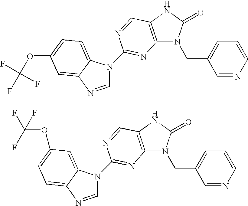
C12=C(NC(=O)N1CC1=CC=CN=C1)C=NC(N1C=NC3=CC(OC(F)(F)F)=CC=C13)=N2.C12=C(NC(=O)N1CC1=CC=CN=C1)C=NC(N1C=NC3=CC=C(OC(F)(F)F)C=C13)=N2
